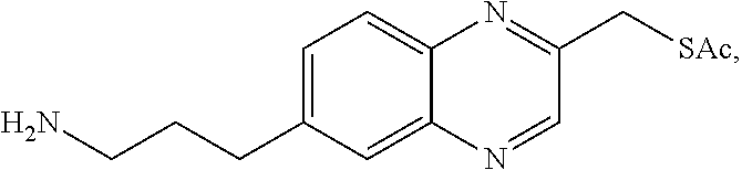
C1=NC2=CC(CCCN)=CC=C2N=C1C[SAc]
